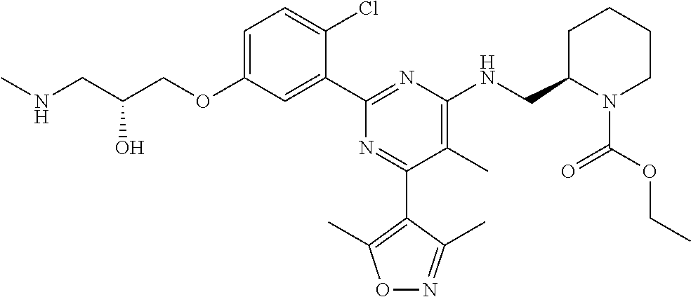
C1=C(OCC(CNC)O)C=C(C2=NC(NCC3N(C(OCC)=O)CCCC3)=C(C)C(C3=C(C)ON=C3C)=N2)C(Cl)=C1
